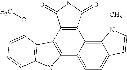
C12=C(C3=C4C(=CC=C3C3=C1C1=C(N3)C=CC=C1OC)C=CN4C)C(=O)NC2=O
